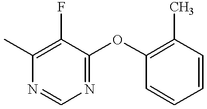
CC1=C(F)C(OC2=C(C)C=CC=C2)=NC=N1
